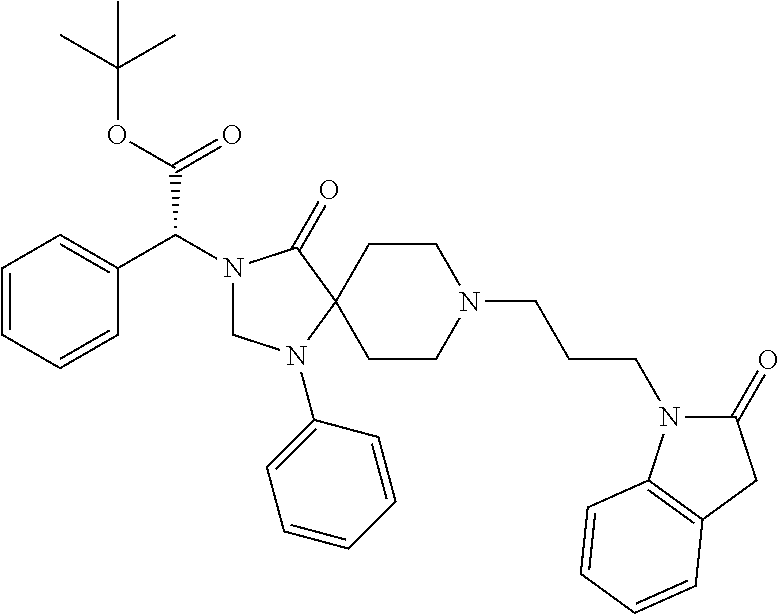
C1=CC=CC(C(N2CN(C3=CC=CC=C3)C3(C2=O)CCN(CCCN2C(=O)CC4=C2C=CC=C4)CC3)C(OC(C)(C)C)=O)=C1
